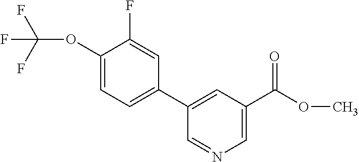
C1(C2=CC(C(=O)OC)=CN=C2)=CC=C(OC(F)(F)F)C(F)=C1
